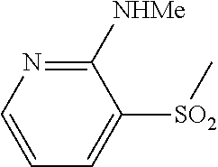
[SO2](C1=CC=CN=C1[NHMe])C
